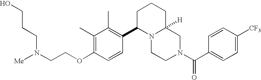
OCCCN(CCOC1=C(C)C(C)=C(C2N3C([H])(CCC2)CN(C(C2=CC=C([CF3])C=C2)=O)CC3)C=C1)[Me]
